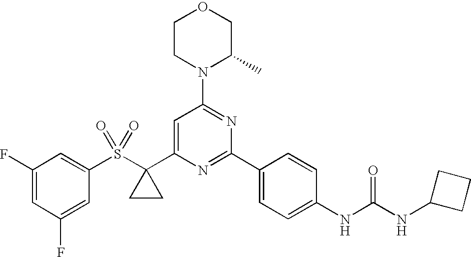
C1(S(C2(C3=CC(N4C(C)COCC4)=NC(C4=CC=C(NC(=O)NC5CCC5)C=C4)=N3)CC2)(=O)=O)=CC(F)=CC(F)=C1
